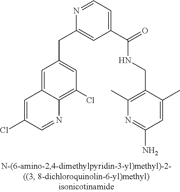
N1=CC=C(C(=O)NCC2=C(C)N=C(N)C=C2C)C=C1CC1=CC(Cl)=C2C(=C1)C=C(Cl)C=N2
